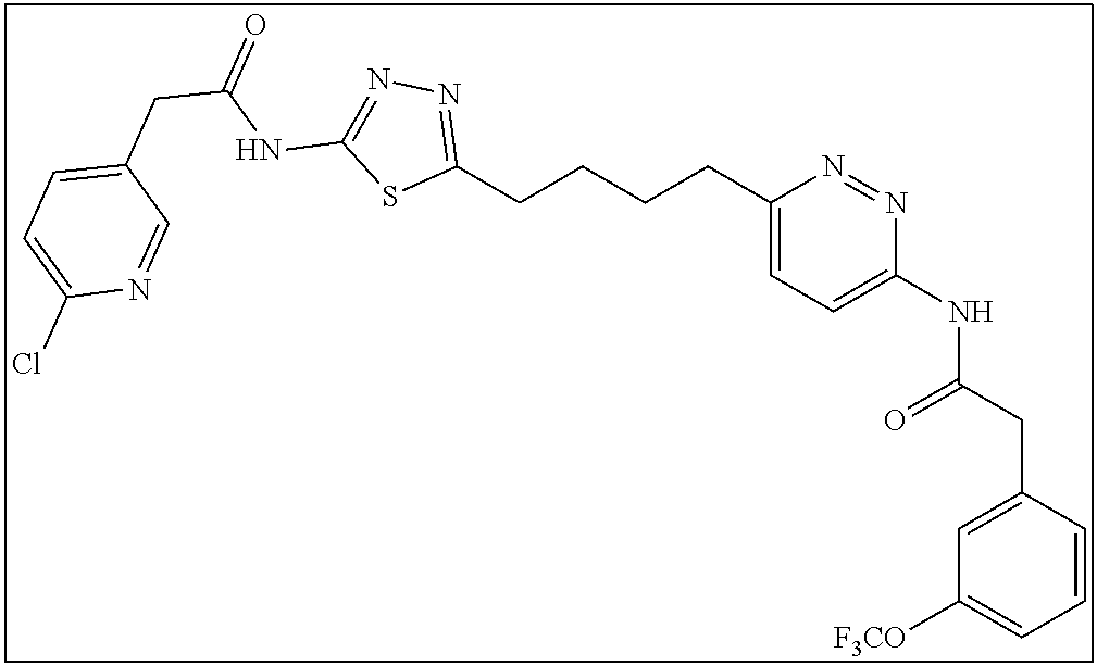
C1(CCCCC2=CC=C(NC(CC3=CC([F3CO])=CC=C3)=O)N=N2)=NN=C(NC(CC2=CC=C(Cl)N=C2)=O)S1
